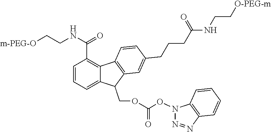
C1=CC=C2C(=C1C(NCC[m-PEG-O])=O)C1=C(C2COC(=O)ON2N=NC3=C2C=CC=C3)C=C(CCCC(NCC[O-PEG-m])=O)C=C1
